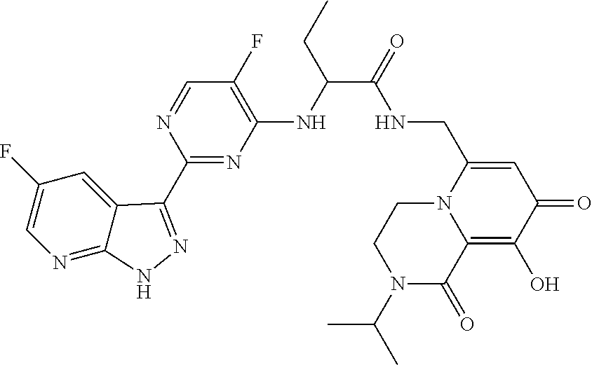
C1(C2=NNC3=NC=C(F)C=C32)=NC(NC(C(=O)NCC2=CC(=O)C(O)=C3N2CCN(C(C)C)C3=O)CC)=C(F)C=N1
